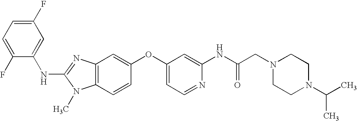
C1(F)=CC=C(F)C(NC2=NC3=C(N2C)C=CC(OC2=CC=NC(NC(CN4CCN(C(C)C)CC4)=O)=C2)=C3)=C1
